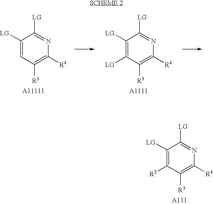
C1([LG])=C([R2])C([R3])=C([R4])N=C1[LG].C1([LG])=CC([R3])=C([R4])N=C1[LG].C1([LG])=C([LG])C([R3])=C([R4])N=C1[LG]
